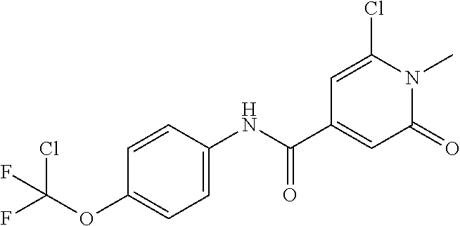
C1(Cl)=CC(C(NC2=CC=C(OC(F)(Cl)F)C=C2)=O)=CC(=O)N1C
